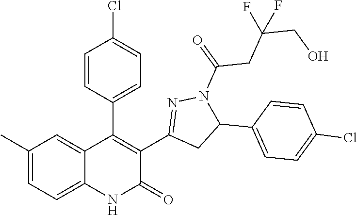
C1(C2=C(C3=NN(C(=O)CC(F)(CO)F)C(C4=CC=C(Cl)C=C4)C3)C(=O)NC3=CC=C(C)C=C23)=CC=C(Cl)C=C1
